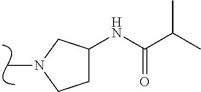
CN1CCC(NC(C(C)C)=O)C1
